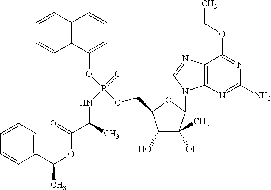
C1(O)C(C)(O)C(N2C3=C(N=C2)C(OCC)=NC(N)=N3)OC1COP(OC1=CC=CC2=C1C=CC=C2)(=O)NC(C(OC(C1=CC=CC=C1)C)=O)C
